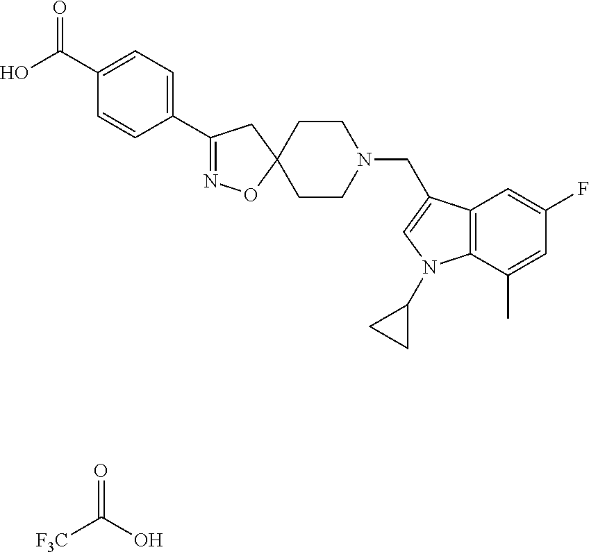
O=C(O)[F3C].O=C(C1=CC=C(C2=NOC3(C2)CCN(CC2=CN(C4CC4)C4=C2C=C(F)C=C4C)CC3)C=C1)O
